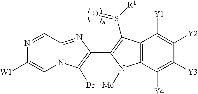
N1=CC2=NC(C3=C(S(=O)[R1])C4=C(C([Y4])=C([Y3])C([Y2])=C4[Y1])N3[Me])=C(Br)N2C=C1[W1]
